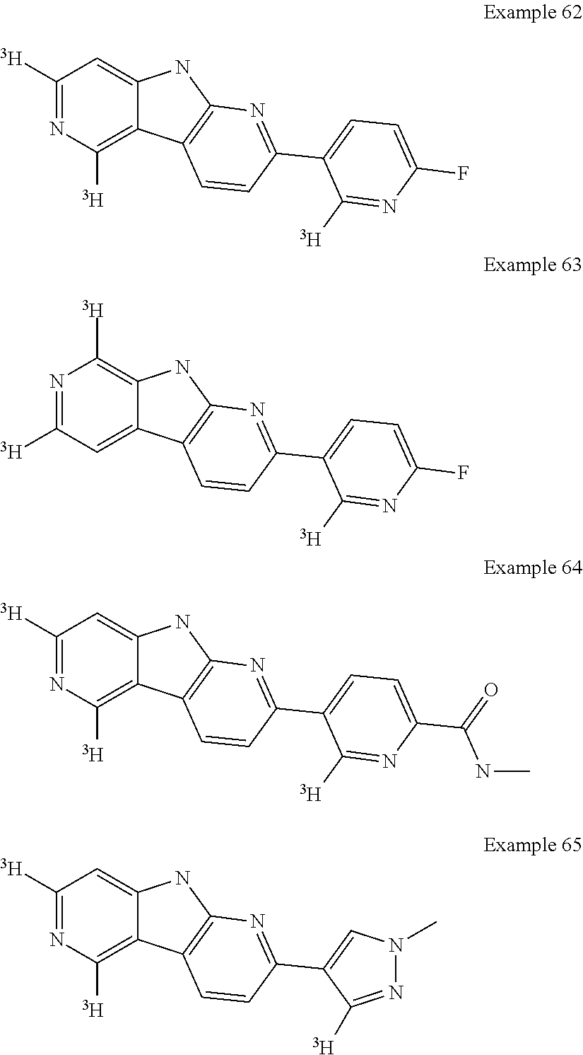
C1([T])=NC([T])=C2C(=C1)NC1=C2C=CC(C2=CC=C(F)N=C2[T])=N1.N1=C([T])C=C2C(=C1[T])NC1=C2C=CC(C2=CC=C(F)N=C2[T])=N1.C1([T])=NC([T])=C2C(=C1)NC1=C2C=CC(C2=CC=C(C(=O)NC)N=C2[T])=N1.C1([T])=NC([T])=C2C(=C1)NC1=C2C=CC(C2=CN(C)N=C2[T])=N1
